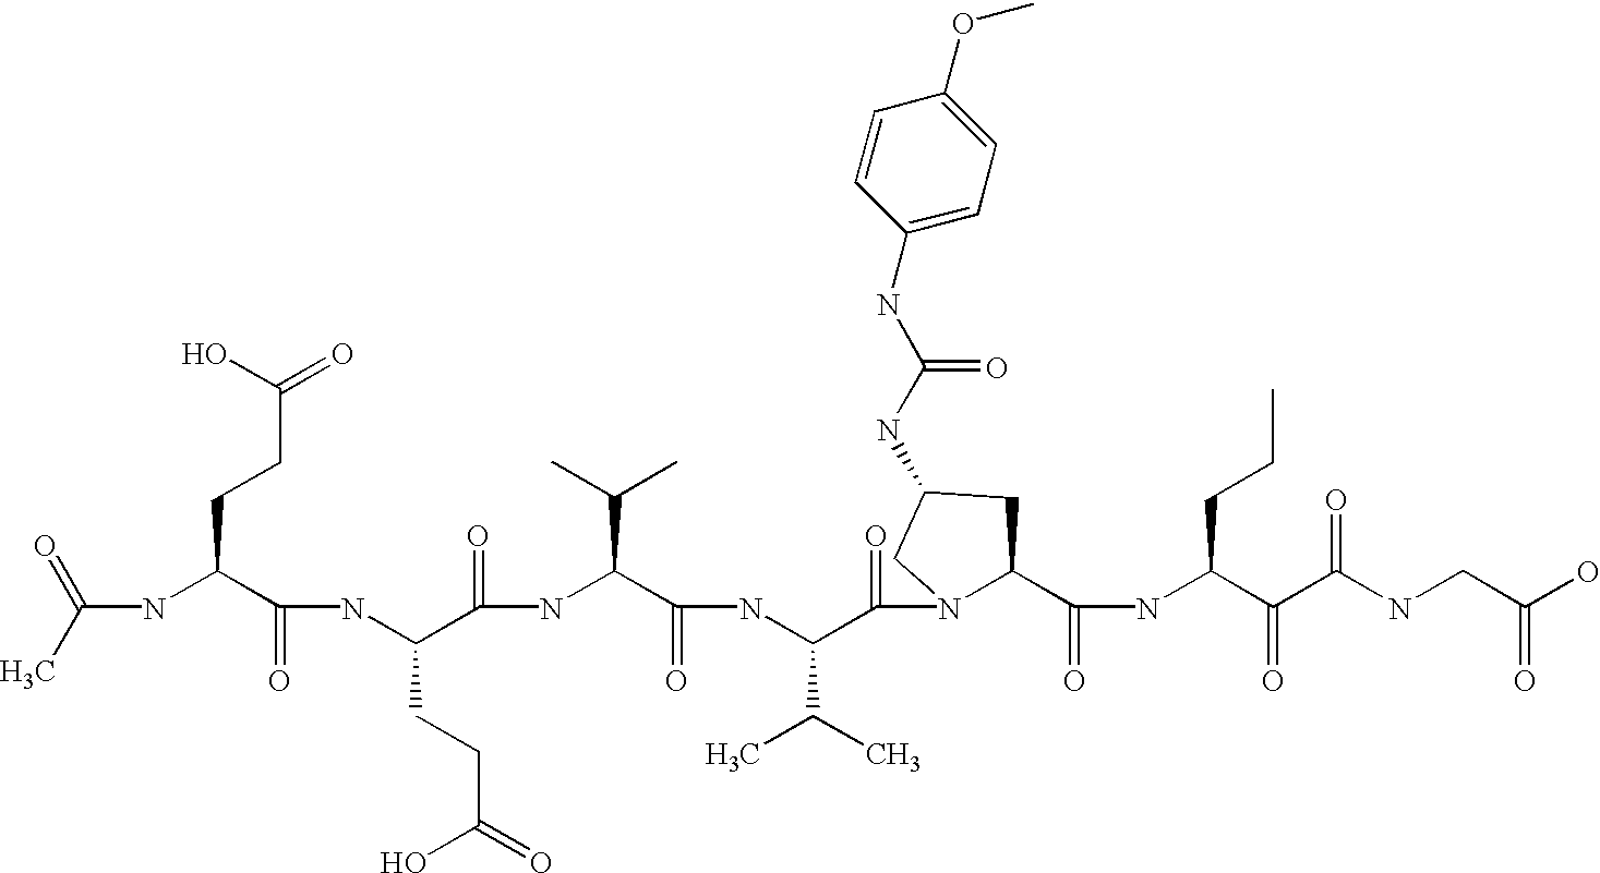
C(NC(C(NC(C(=O)NC(C(=O)NC(C(=O)N1C(C(=O)NC(C(=O)C(NCC(O)=O)=O)CCC)CC(NC(NC2=CC=C(OC)C=C2)=O)C1)C(C)C)C(C)C)CCC(=O)O)=O)CCC(=O)O)(C)=O
